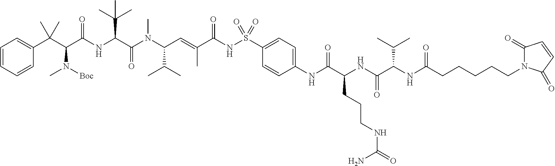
C1=CC=CC(C(C(C(NC(C(N(C(C=C(C(NS(=O)(=O)C2=CC=C(NC(C(NC(C(NC(CCCCCN3C(=O)C=CC3=O)=O)C(C)C)=O)CCCNC(N)=O)=O)C=C2)=O)C)C(C)C)C)=O)C(C)(C)C)=O)N(C)[Boc])(C)C)=C1
